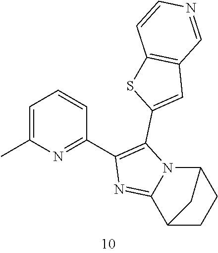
C1=C(C)N=C(C2=C(C3=CC4=C(S3)C=CN=C4)N3C(=N2)C2CCC3C2)C=C1
